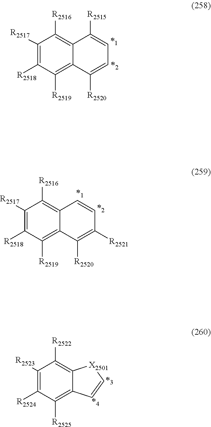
C12=C([R2516])C([R2517])=C([R2518])C([R2519])=C1C([R2520])=CC=C2[R2515].C12=C([R2516])C([R2517])=C([R2518])C([R2519])=C1C([R2520])=C([R2521])C=C2.C1([R2523])=C([R2524])C([R2525])=C2C(=C1[R2522])[X2501]C=C2
